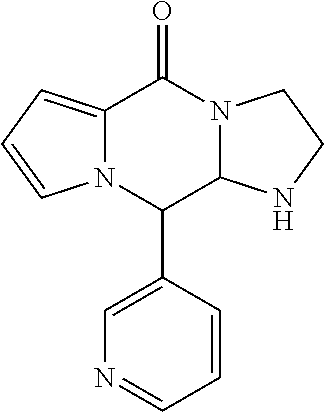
C12=CC=CN1C(C1=CN=CC=C1)C1N(C2=O)CCN1
